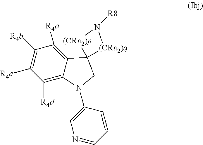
C1([R4d])=C2C(=C([R4a])C([R4b])=C1[R4c])C1(CN2C2=CN=CC=C2)[(CRa2)q]N([R8])[(CRa2)p]1
